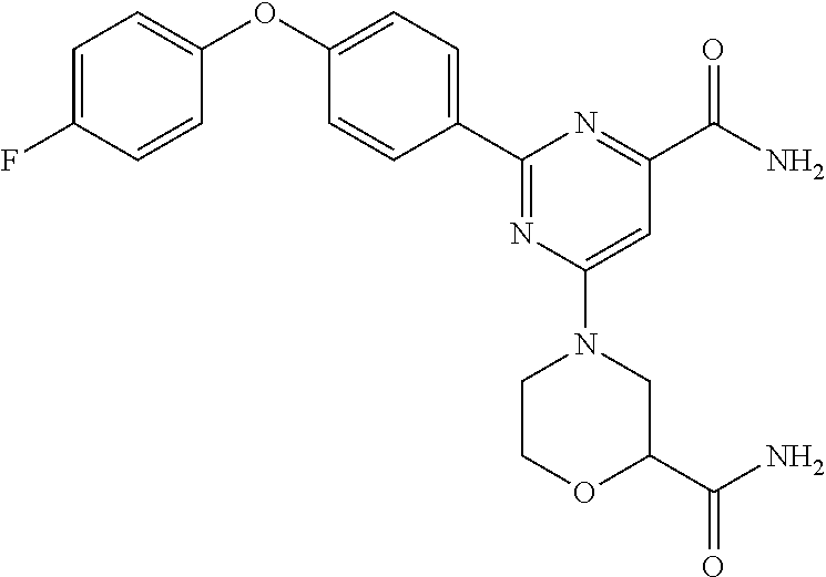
C1=C(F)C=CC(OC2=CC=C(C3=NC(N4CC(C(=O)N)OCC4)=CC(C(N)=O)=N3)C=C2)=C1
